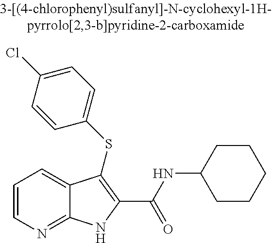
N(C1CCCCC1)C(C1=C(SC2=CC=C(Cl)C=C2)C2=CC=CN=C2N1)=O
